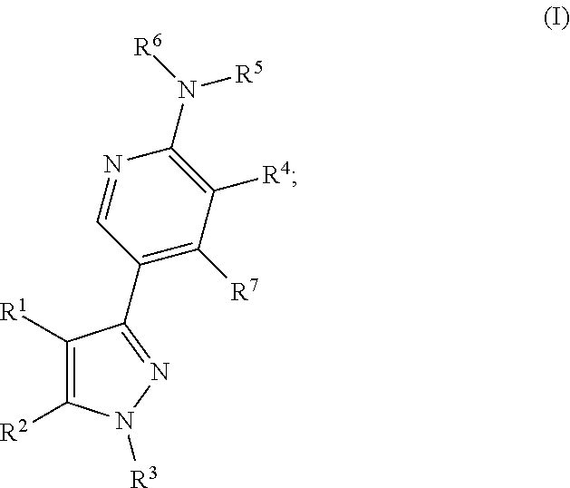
C1([R1])=C([R2])N([R3])N=C1C1=C([R7])C([R4])=C(N([R6])[R5])N=C1
